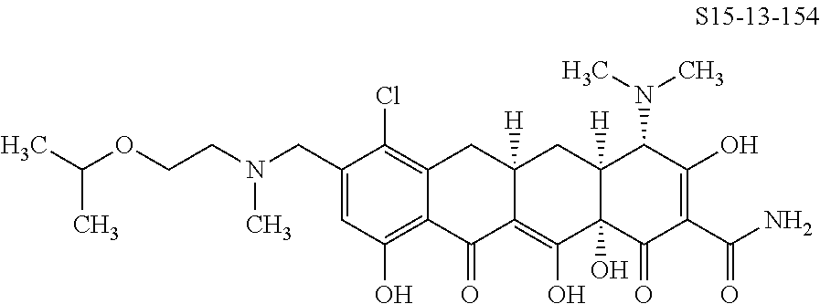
C1(CN(C)CCOC(C)C)=CC(O)=C2C(=C1Cl)CC1([H])C(=C(O)C3(O)C([H])(C1)C(N(C)C)C(O)=C(C(N)=O)C3=O)C2=O
